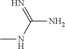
N=C(NC)N
